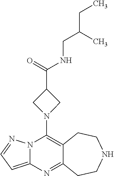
C12=C(N3CC(C(=O)NCC(C)CC)C3)N3C(=CC=N3)N=C1CCNCC2
